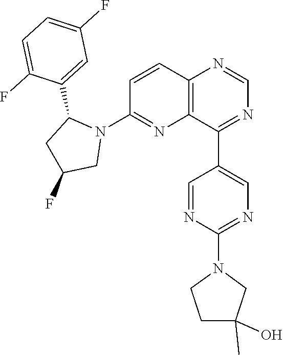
C1=CC2=C(N=C1N1C(C3=CC(F)=CC=C3F)CC(F)C1)C(C1=CN=C(N3CCC(C)(O)C3)N=C1)=NC=N2
